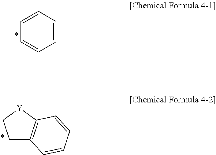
C1=CC=CC=C1.C1C2=C([Y]C1)C=CC=C2
